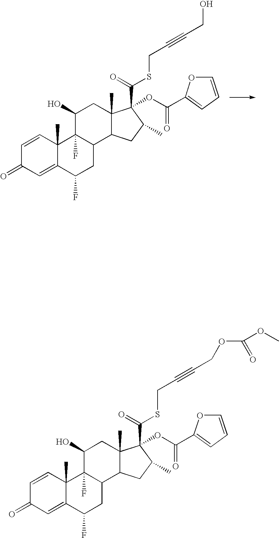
C1=CC2(C)C(=CC1=O)C(F)CC1C2(F)C(O)CC2(C)C1CC(C)C2(C(=O)SCC#CCO)OC(=O)C1=CC=CO1.C1=CC2(C)C(=CC1=O)C(F)CC1C2(F)C(O)CC2(C)C1CC(C)C2(C(=O)SCC#CCOC(OC)=O)OC(=O)C1=CC=CO1
